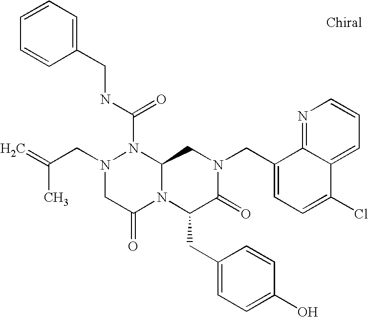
N1(CC(C)=C)CC(=O)N2C(N1C(NCC1=CC=CC=C1)=O)CN(CC1=CC=C(Cl)C3=CC=CN=C13)C(=O)C2CC1=CC=C(O)C=C1
